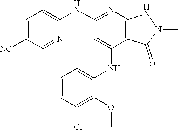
C1=C([NC])C=NC(NC2=NC3=C(C(NC4=CC=CC(Cl)=C4OC)=C2)C(=O)N(C)N3)=C1
